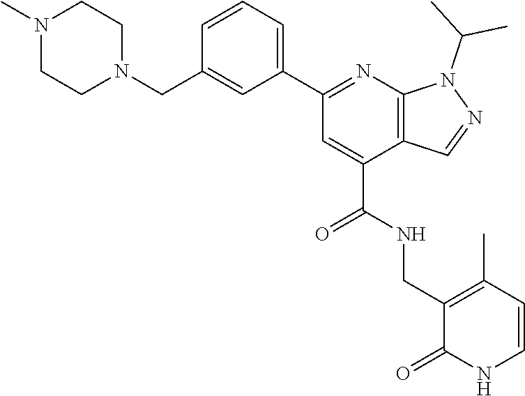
N1(C)CCN(CC2=CC(C3=NC4=C(C(C(NCC5=C(C)C=CNC5=O)=O)=C3)C=NN4C(C)C)=CC=C2)CC1
